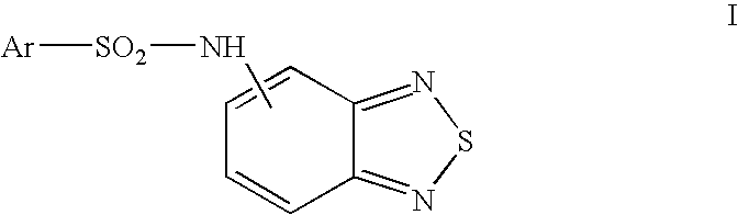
C12=NSN=C1C=CC=C2.CN[SO2][Ar]
